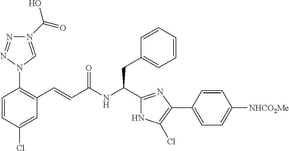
C1(Cl)=CC(C=CC(NC(CC2=CC=CC=C2)C2=NC(C3=CC=C([NHCO2Me])C=C3)=C(Cl)N2)=O)=C(N2C=N(C(=O)O)N=N2)C=C1
